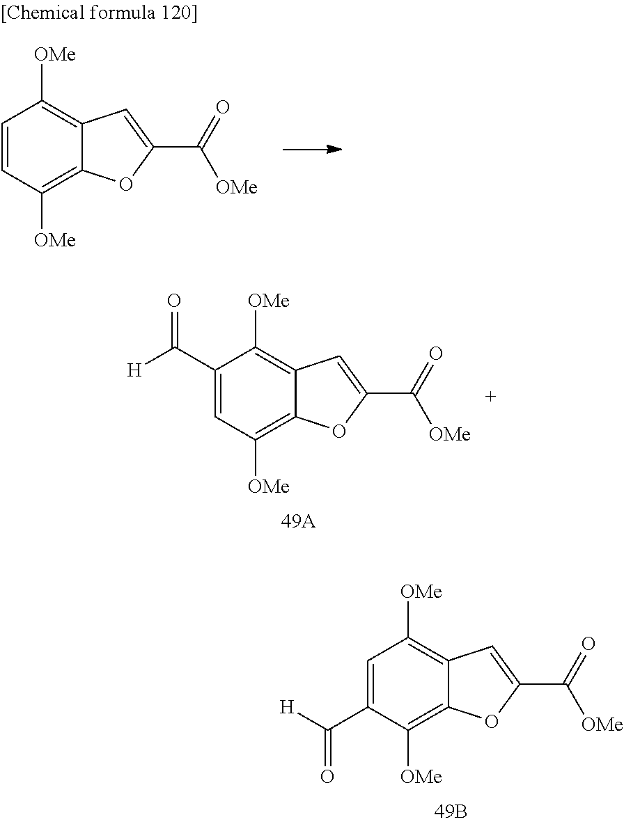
C1(C(=O)[H])=CC([OMe])=C2C(=C1[OMe])C=C(C(=O)[OMe])O2.C1=C(C(=O)[H])C([OMe])=C2C(=C1[OMe])C=C(C(=O)[OMe])O2.C1=CC([OMe])=C2C(=C1[OMe])C=C(C(=O)[OMe])O2
